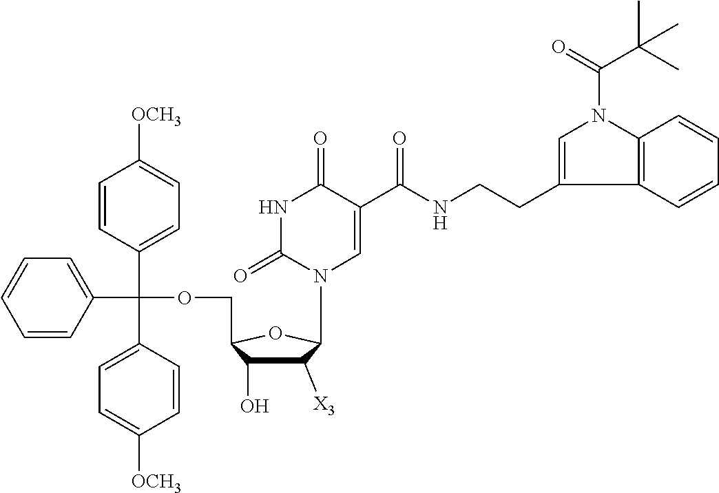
C1([X3])C(O)C(COC(C2=CC=CC=C2)(C2=CC=C([OCH3])C=C2)C2=CC=C([OCH3])C=C2)OC1N1C=C(C(NCCC2=CN(C(=O)C(C)(C)C)C3=C2C=CC=C3)=O)C(=O)NC1=O
